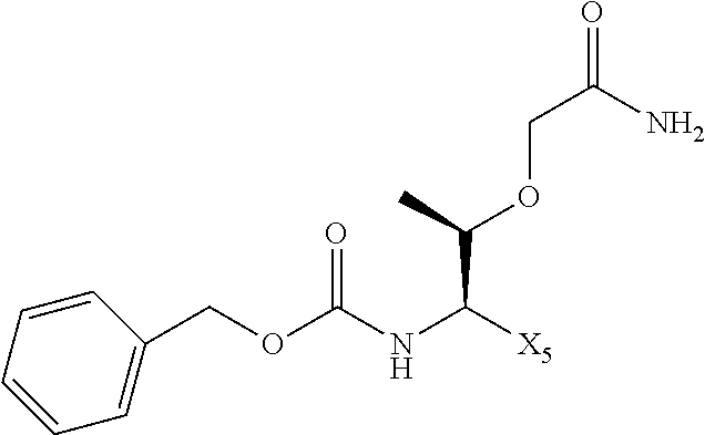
C1(COC(NC([X5])C(OCC(=O)N)C)=O)=CC=CC=C1
